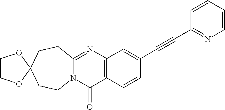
N12C(=NC3=C(C1=O)C=CC(C#CC1=NC=CC=C1)=C3)CCC1(CC2)OCCO1
